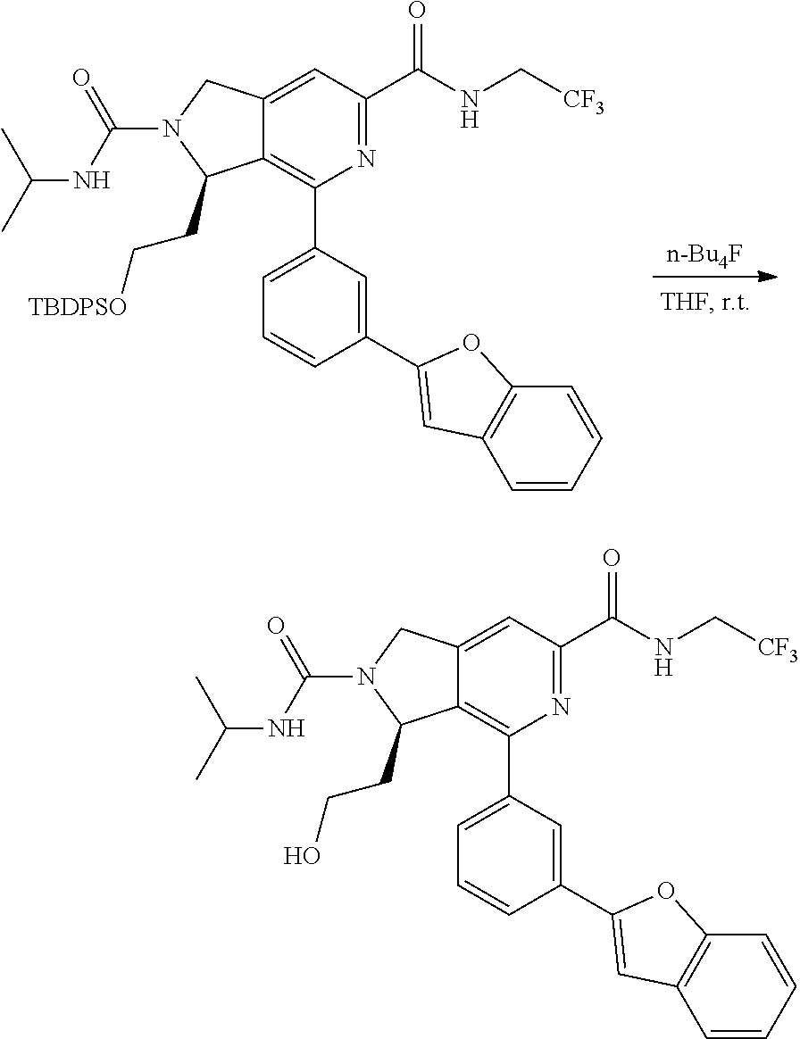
[n-Bu4F].N1(C(=O)NC(C)C)C(CC[TBDPSO])C2=C(C3=CC=CC(C4=CC5=C(C=CC=C5)O4)=C3)N=C(C(NC[CF3])=O)C=C2C1.N1(C(=O)NC(C)C)C(CCO)C2=C(C3=CC=CC(C4=CC5=C(C=CC=C5)O4)=C3)N=C(C(NC[CF3])=O)C=C2C1
